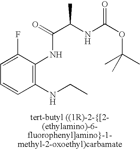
C1=C(F)C(NC(C(NC(OC(C)(C)C)=O)C)=O)=C(NCC)C=C1
